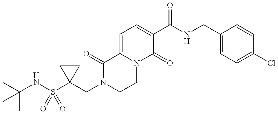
C1(CN2CCN3C(=CC=C(C(NCC4=CC=C(Cl)C=C4)=O)C3=O)C2=O)(S(NC(C)(C)C)(=O)=O)CC1
